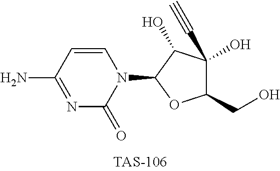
C1=CC(N)=NC(=O)N1C1C(O)C(O)(C#C)C(CO)O1
